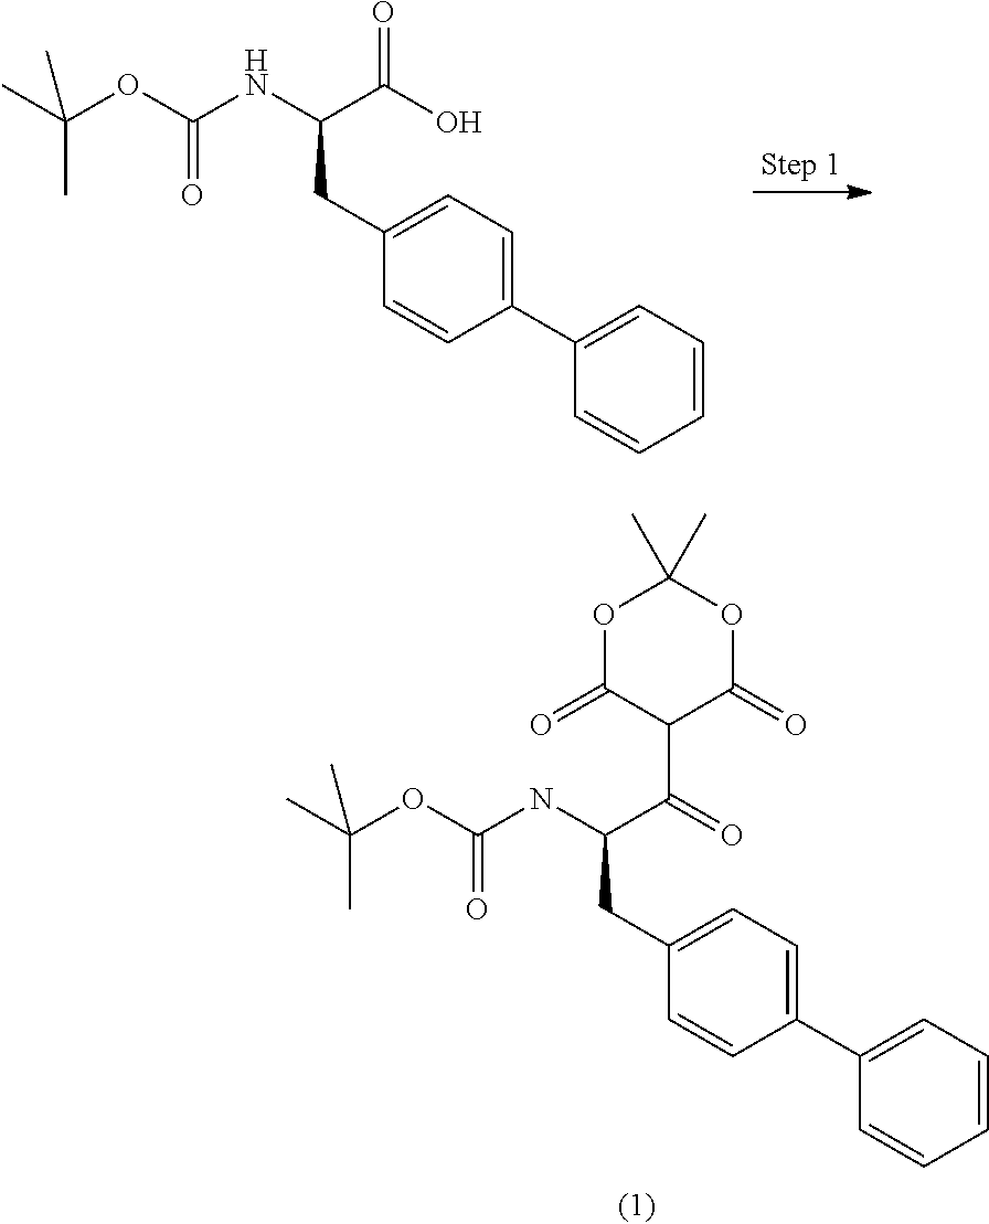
C(OC(NC(C(O)=O)CC1=CC=C(C2=CC=CC=C2)C=C1)=O)(C)(C)C.C(OC(NC(C(=O)C1C(=O)OC(C)(C)OC1=O)CC1=CC=C(C2=CC=CC=C2)C=C1)=O)(C)(C)C
